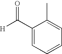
[H]C(=O)C1=CC=CC=C1C
